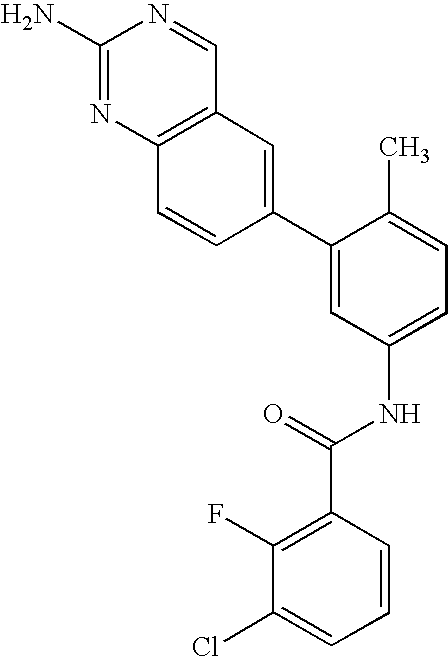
C1(N)=NC2=C(C=N1)C=C(C1=CC(NC(C3=C(F)C(Cl)=CC=C3)=O)=CC=C1C)C=C2
